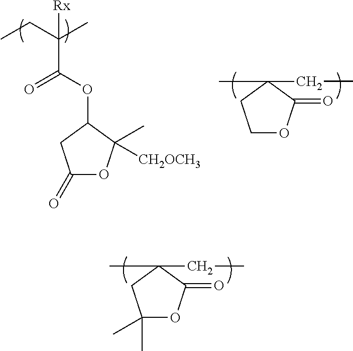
C1(C)(C)OC(=O)C(C)(CC)C1.CCC(C)([Rx])C(OC1CC(=O)OC1(C)[CH2OCH3])=O.C1OC(=O)C(C)(CC)C1
